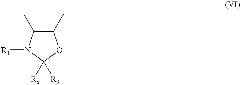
C1(C)C(C)N([R1])C([R8])([R9])O1
